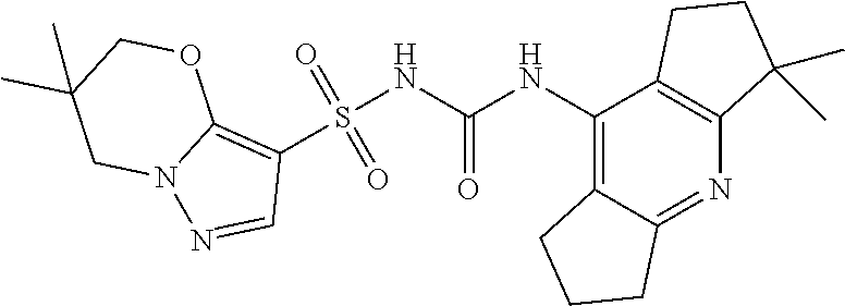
S(NC(NC1=C2C(=NC3=C1CCC3(C)C)CCC2)=O)(C1=C2N(N=C1)CC(C)(C)CO2)(=O)=O
